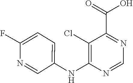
C1(Cl)=C(NC2=CC=C(F)N=C2)N=CN=C1C(=O)O
